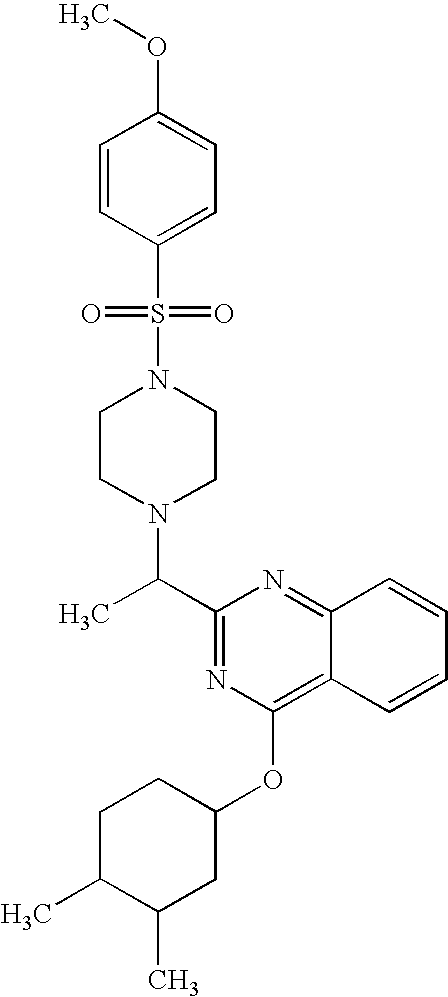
C(C)(N1CCN(S(=O)(=O)C2=CC=C(OC)C=C2)CC1)C1=NC(OC2CCC(C)C(C)C2)=C2C=CC=CC2=N1
